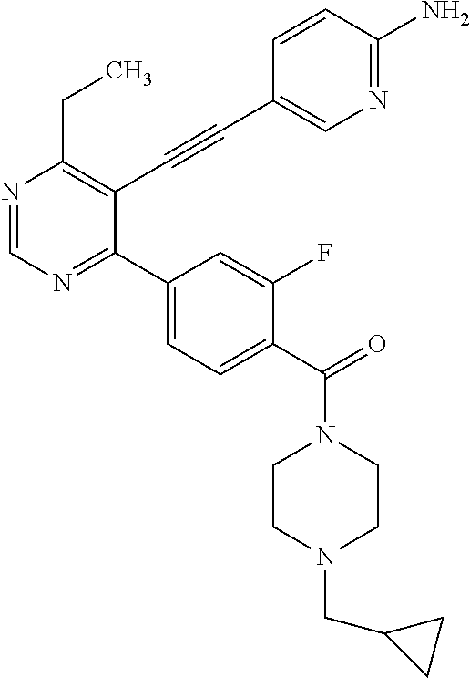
N1=CN=C(C2=CC=C(C(=O)N3CCN(CC4CC4)CC3)C(F)=C2)C(C#CC2=CN=C(N)C=C2)=C1CC
